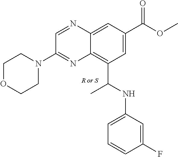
C1=C(C(OC)=O)C=C2C(=C1C(NC1=CC=CC(F)=C1)C)N=C(N1CCOCC1)C=N2
